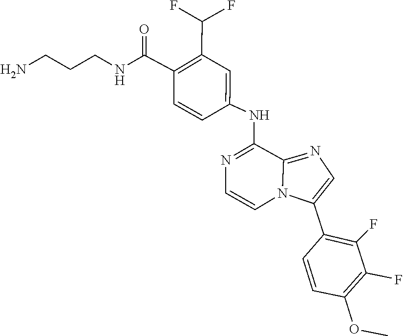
C1=CN2C(C3=C(F)C(F)=C(OC)C=C3)=CN=C2C(NC2=CC(C(F)F)=C(C(=O)NCCCN)C=C2)=N1
